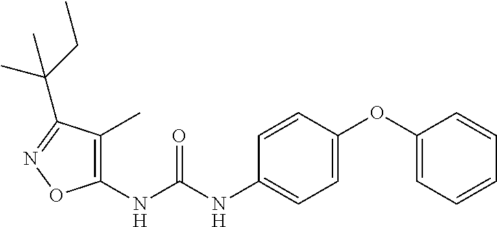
C1(NC(NC2=CC=C(OC3=CC=CC=C3)C=C2)=O)=C(C)C(C(CC)(C)C)=NO1
